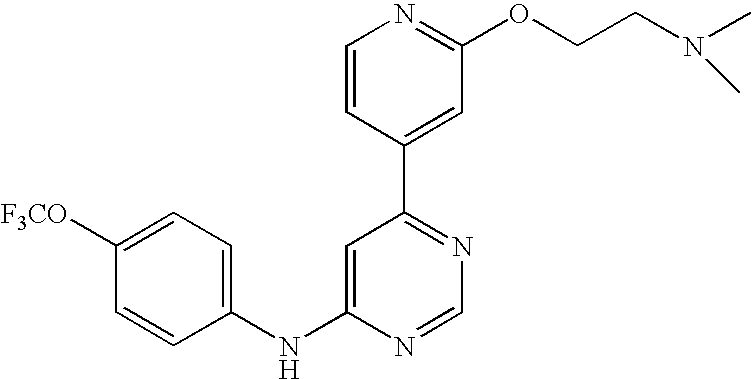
C1(NC2=CC(C3=CC(OCCN(C)C)=NC=C3)=NC=N2)=CC=C([F3CO])C=C1
